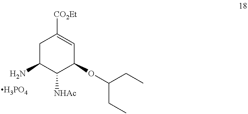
C1C(N)C([NHAc])C(OC(CC)CC)C=C1[CO2Et].[H3PO4]
